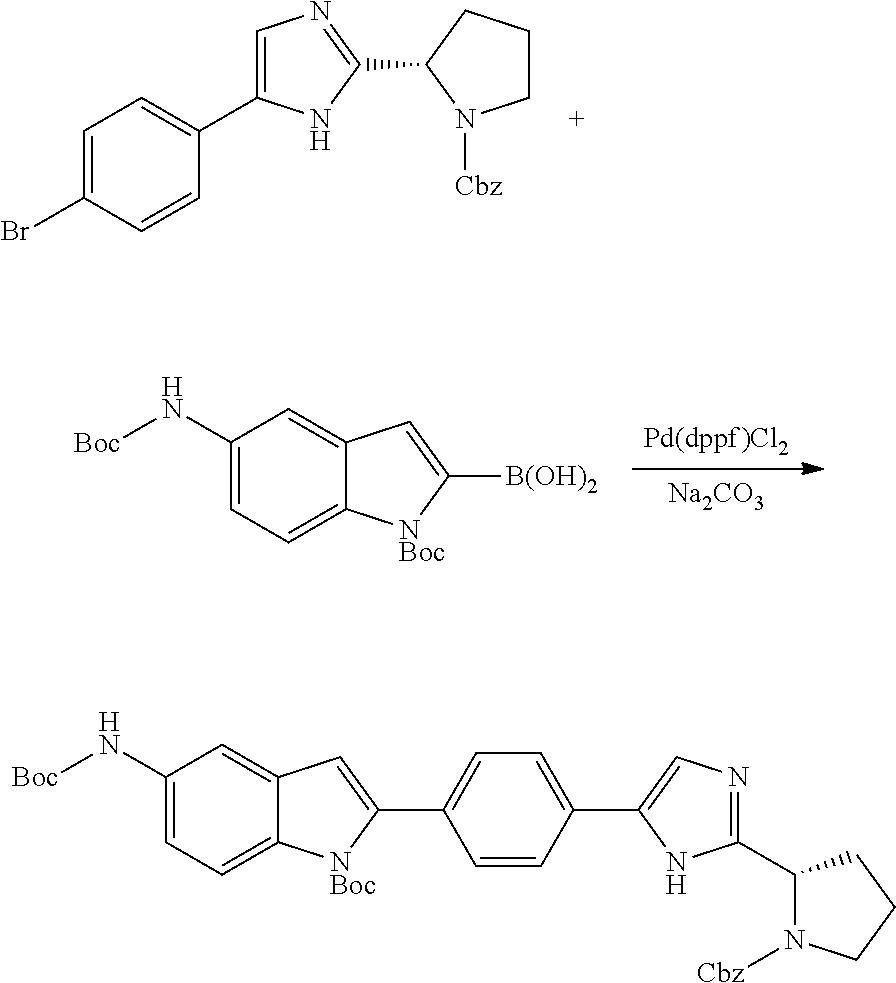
C1=C(Br)C=CC(C2=CN=C(C3N([Cbz])CCC3)N2)=C1.[Pd(dppf)Cl2].[Na2CO3].C1(N[Boc])=CC=C2C(=C1)C=C([B(OH)2])[NBoc]2.C1(N[Boc])=CC=C2C(=C1)C=C(C1=CC=C(C3=CN=C(C4N([Cbz])CCC4)N3)C=C1)[NBoc]2
